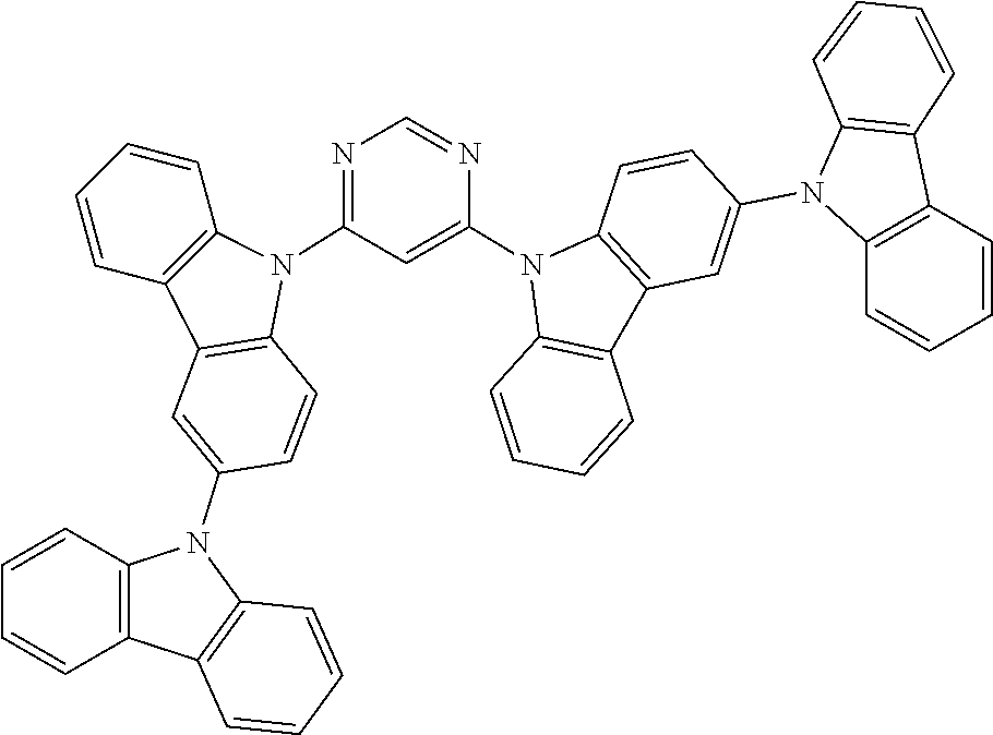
C12=C(N(C3=CC4=C(N(C5=NC=NC(N6C7=C(C=C(N8C9=C(C%10=C8C=CC=C%10)C=CC=C9)C=C7)C7=C6C=CC=C7)=C5)C5=C4C=CC=C5)C=C3)C3=C1C=CC=C3)C=CC=C2
